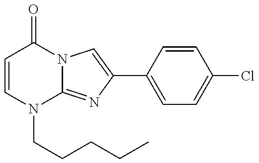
C1=CN(CCCCC)C2=NC(C3=CC=C(Cl)C=C3)=CN2C1=O
